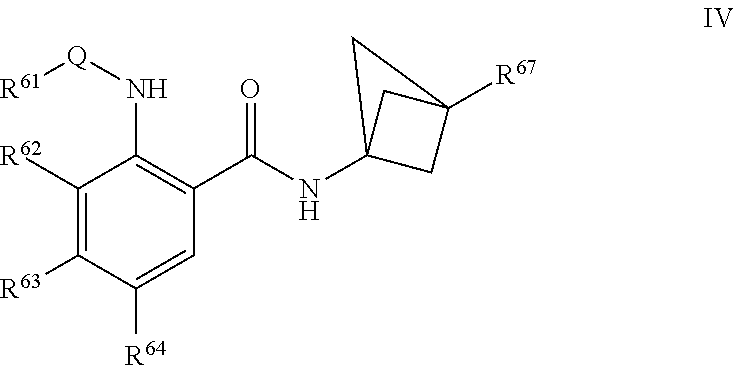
C1([R62])=C([R63])C([R64])=CC(C(NC23CC([R67])(C2)C3)=O)=C1N[Q][R61]
